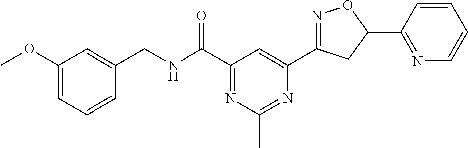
C1(OC)=CC=CC(CNC(C2=NC(C)=NC(C3=NOC(C4=NC=CC=C4)C3)=C2)=O)=C1
